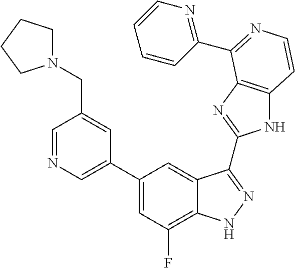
C1(C2=CN=CC(CN3CCCC3)=C2)=CC(F)=C2C(=C1)C(C1=NC3=C(N1)C=CN=C3C1=NC=CC=C1)=NN2
